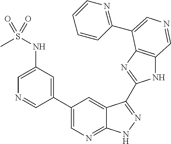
C1(C2=CN=C3C(=C2)C(C2=NC4=C(N2)C=NC=C4C2=NC=CC=C2)=NN3)=CC(NS(C)(=O)=O)=CN=C1
